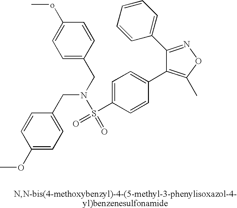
O=S(C1=CC=C(C2=C(C)ON=C2C2=CC=CC=C2)C=C1)(N(CC1=CC=C(oC)C=C1)CC1=CC=C(OC)C=C1)=O
